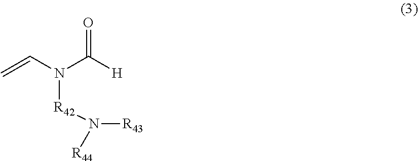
C=CN(C(=O)[H])[R42]N([R43])[R44]
